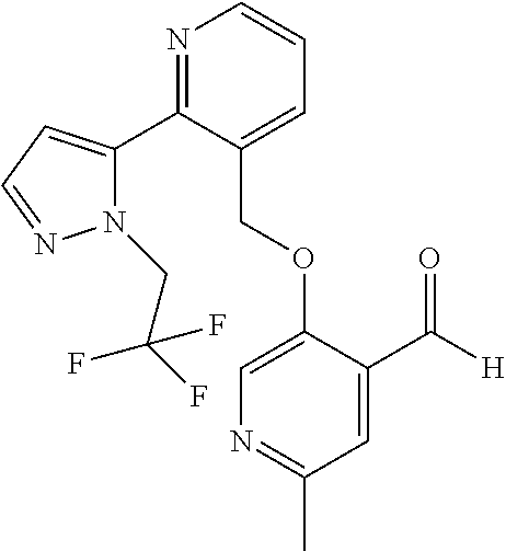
C(OC1=CN=C(C)C=C1C([H])=O)C1=CC=CN=C1C1=CC=NN1CC(F)(F)F
